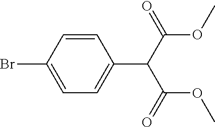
C1=C(Br)C=CC(C(C(OC)=O)C(OC)=O)=C1
